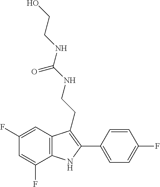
C1=C(F)C2=C(C=C1F)C(CCNC(NCCO)=O)=C(C1=CC=C(F)C=C1)N2
